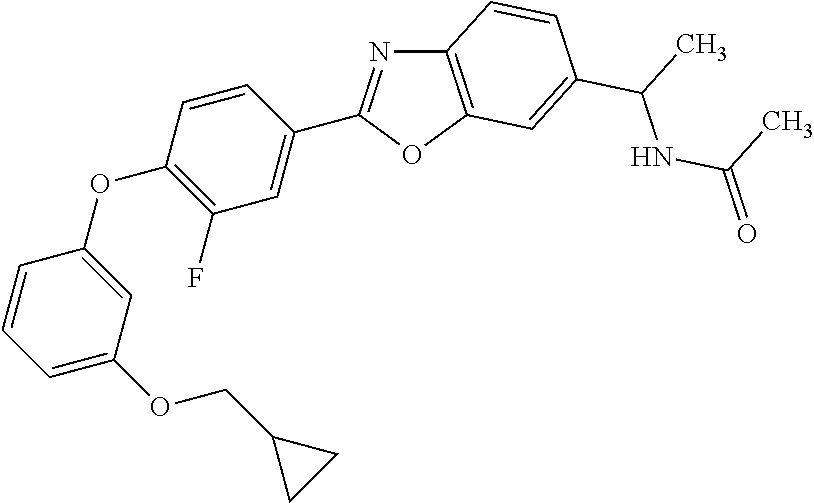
C12=C(OC(C3=CC(F)=C(OC4=CC(OCC5CC5)=CC=C4)C=C3)=N1)C=C(C(C)NC(=O)C)C=C2
